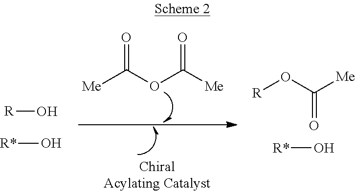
[R]OC([Me])=O.[R*]O.[Me]C(OC([Me])=O)=O.[R]O.[R*]O
